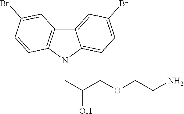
C(N1C2=CC=C(Br)C=C2C2=C1C=CC(Br)=C2)C(O)COCCN
